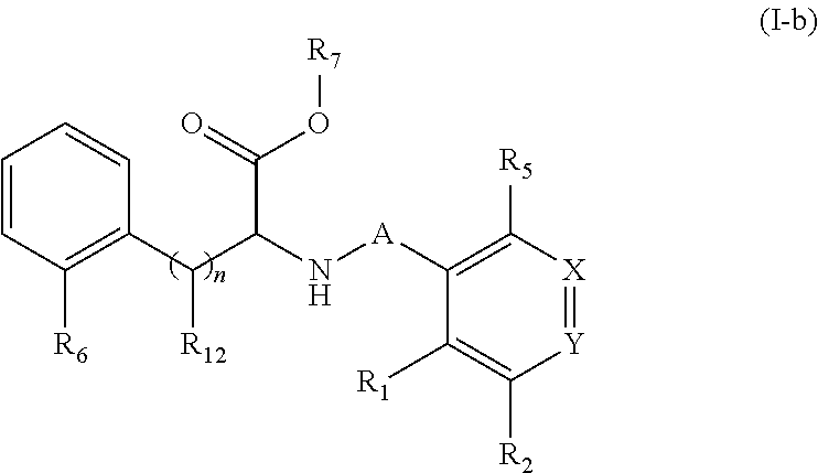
O([R7])C(C(C(C1=C([R6])C=CC=C1)[R12])N[A]C1=C([R5])[X]=[Y]C([R2])=C1[R1])=O
